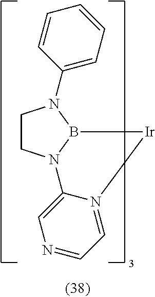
C1CN2B(N1C1=CC=CC=C1)[Ir]N1=CC=NC=C21
